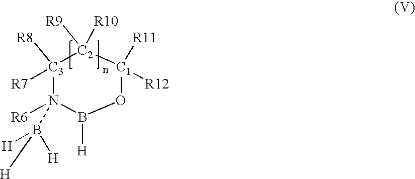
[C3]1([R8])([R7])N([R6])(B([H])([H])[H])B([H])O[C1]([R11])([R12])[C2]1([R9])[R10]
